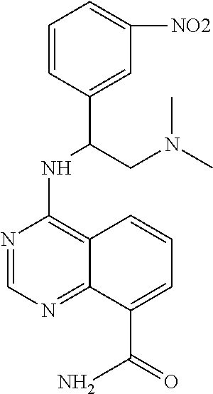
N1=CN=C2C(=C1NC(CN(C)C)C1=CC([NO2])=CC=C1)C=CC=C2C(=O)N
